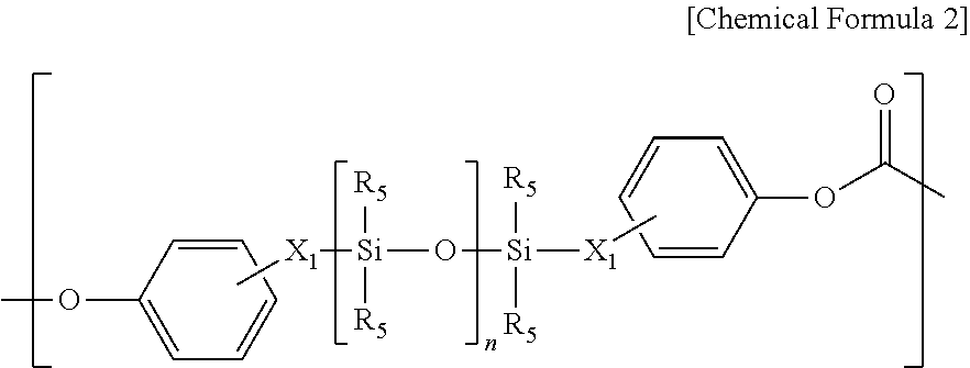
C1=C(OC)C=CC=C1.C[X1][Si](O[Si]([X1]C)([R5])[R5])([R5])[R5].C1=CC(OC(C)=O)=CC=C1
